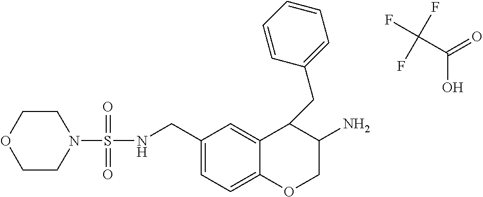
N1(S(NCC2=CC=C3C(=C2)C(CC2=CC=CC=C2)C(N)CO3)(=O)=O)CCOCC1.C(C(=O)O)(F)(F)F
